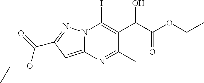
N12C(=CC(C(=O)OCC)=N1)N=C(C)C(C(C(OCC)=O)O)=C2I
